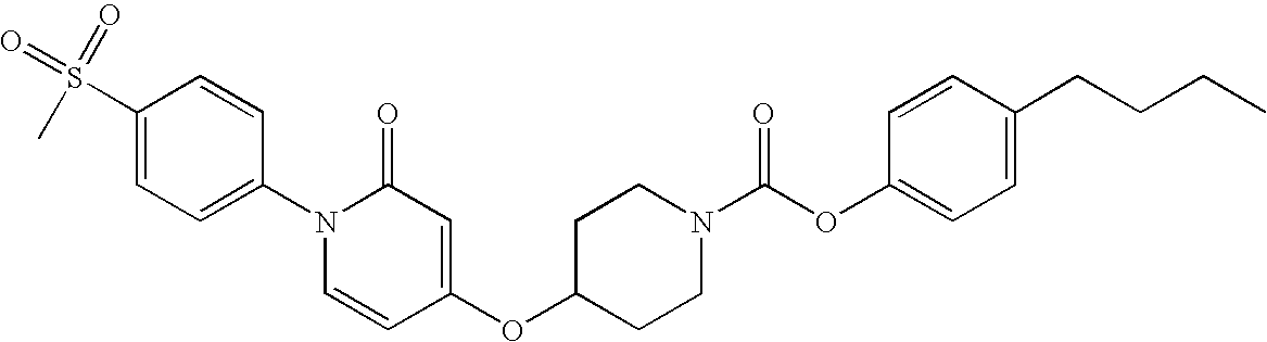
S(C1=CC=C(N2C=CC(OC3CCN(C(OC4=CC=C(CCCC)C=C4)=O)CC3)=CC2=O)C=C1)(=O)(=O)C
